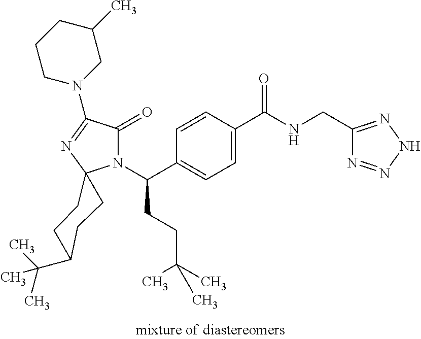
C1=C(C(=O)NCC2=NNN=N2)C=CC(C(N2C(=O)C(N3CC(C)CCC3)=NC23CCC(C(C)(C)C)CC3)CCC(C)(C)C)=C1
